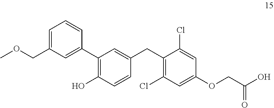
C1=C(COC)C=C(C2=C(O)C=CC(CC3=C(Cl)C=C(OCC(O)=O)C=C3Cl)=C2)C=C1
